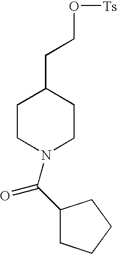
C1CN(C(C2CCCC2)=O)CCC1CCO[Ts]
